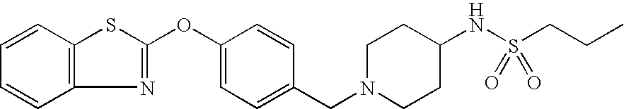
C1=CC2=C(C=C1)SC(OC1=CC=C(CN3CCC(NS(CCC)(=O)=O)CC3)C=C1)=N2
